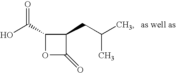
O1C(=O)C(CC(C)C)C1C(O)=O.[as well as]
